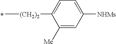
C[(CH2)2]C1=CC=C([NHMs])C=C1[Me].*
